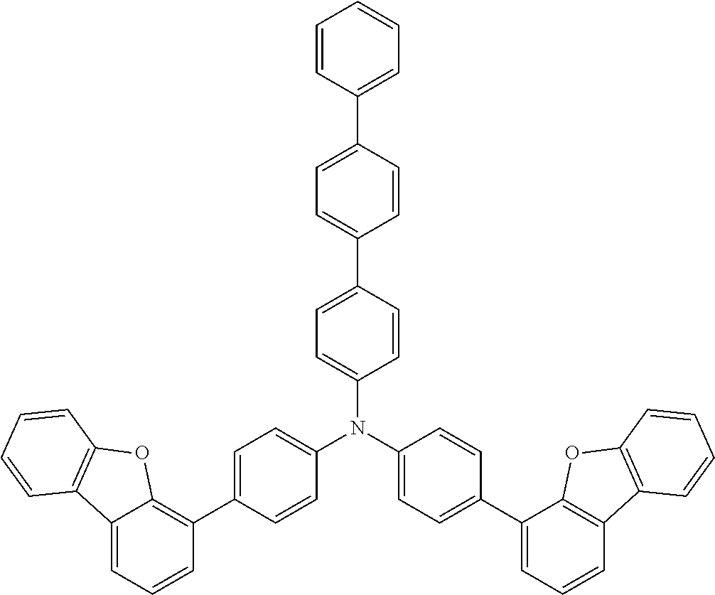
C1(N(C2=CC=C(C3=CC=CC4=C3OC3=C4C=CC=C3)C=C2)C2=CC=C(C3=C4C(=CC=C3)C3=C(O4)C=CC=C3)C=C2)=CC=C(C2=CC=C(C3=CC=CC=C3)C=C2)C=C1
